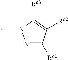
N1=C([Rc1])C([Rc2])=C([Rc3])N1C
